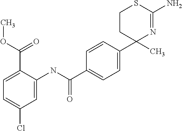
C1=CC(C2(C)N=C(N)SCC2)=CC=C1C(NC1=CC(Cl)=CC=C1C(OC)=O)=O
